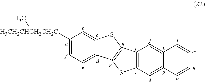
C1([H3CH2CHCH2CH2C]C)=CC=C2C(=C1)SC1=C2SC2=C1C=C1C(=C2)C=CC=C1
